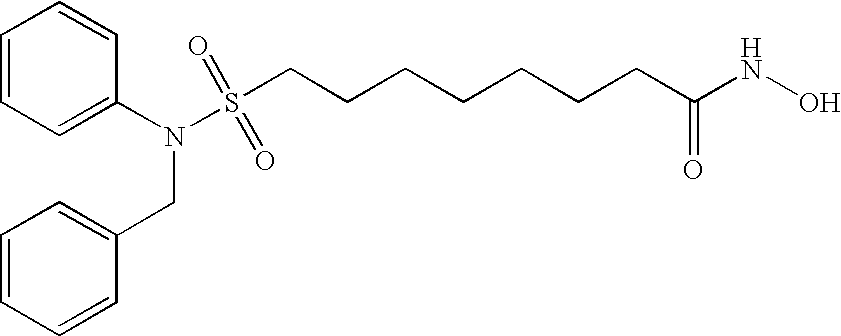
C1=CC=C(N(S(CCCCCCCC(NO)=O)(=O)=O)CC2=CC=CC=C2)C=C1
